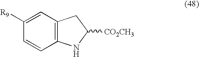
C1=CC2=C(C=C1[R9])CC([CO2CH3])N2
